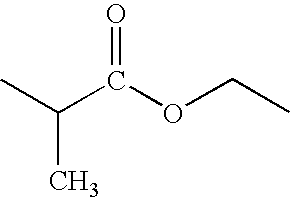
CC(C(OCC)=O)C
